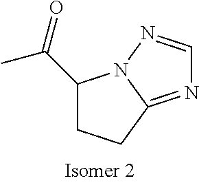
C1(C(=O)C)CCC2=NC=NN12
